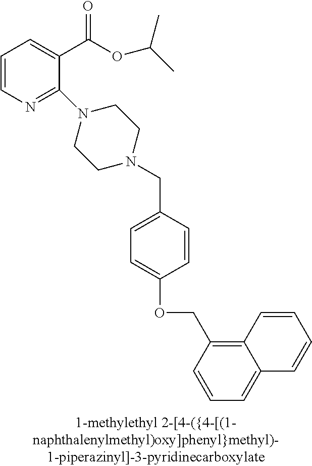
C1=CN=C(N2CCN(CC3=CC=C(OCC4=C5C(=CC=C4)C=CC=C5)C=C3)CC2)C(C(OC(C)C)=O)=C1
